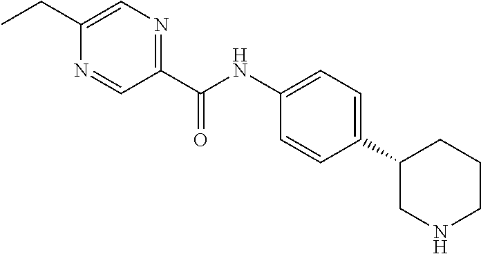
C1(C(NC2=CC=C(C3CNCCC3)C=C2)=O)=NC=C(CC)N=C1
